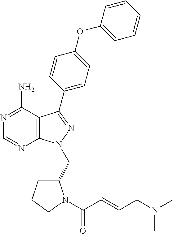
N1=C(N)C2=C(N=C1)N(CC1CCCN1C(=O)C=CCN(C)C)N=C2C1=CC=C(OC2=CC=CC=C2)C=C1
